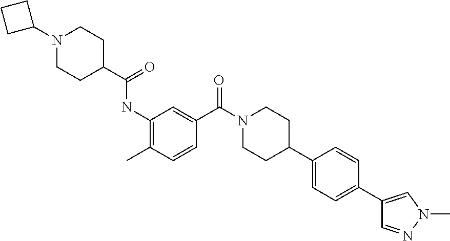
N1(C2CCC2)CCC(C(=O)NC2=C(C)C=CC(C(N3CCC(C4=CC=C(C5=CN(C)N=C5)C=C4)CC3)=O)=C2)CC1
